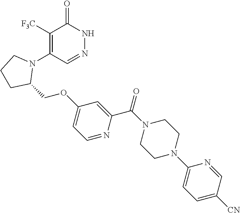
C1([F3C])=C(N2CCCC2COC2=CC=NC(C(N3CCN(C4=CC=C([CN])C=N4)CC3)=O)=C2)C=NNC1=O
